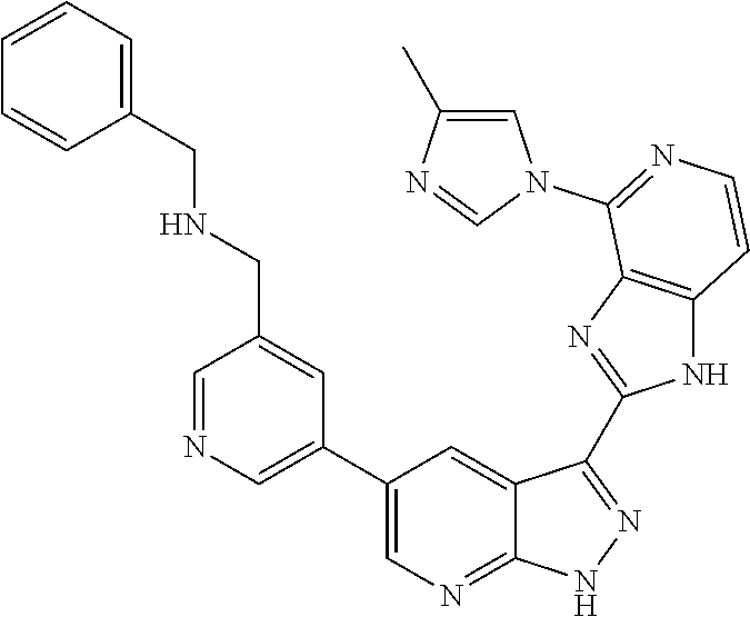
C1=NC=C(C2=CN=C3C(=C2)C(C2=NC4=C(N2)C=CN=C4N2C=C(C)N=C2)=NN3)C=C1CNCC1=CC=CC=C1
